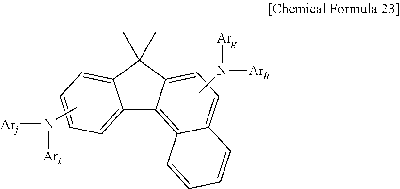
C12=CC=CC=C1C(C)(C)C1=CC=C3C(=C21)C=CC=C3.CN([Arj])[Ari].CN([Arg])[Arh]
